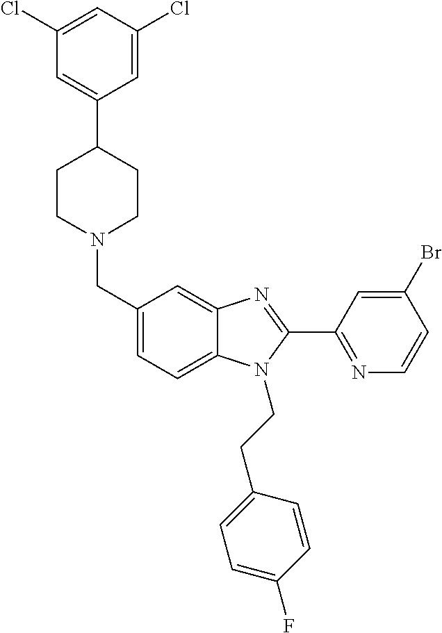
C1(CN2CCC(C3=CC(Cl)=CC(Cl)=C3)CC2)=CC=C2C(=C1)N=C(C1=NC=CC(Br)=C1)N2CCC1=CC=C(F)C=C1
